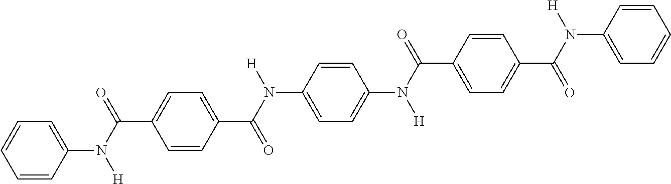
C1=CC(N(C(C2=CC=C(C(N(C3=CC=C(N(C(C4=CC=C(C(N(C5=CC=CC=C5)[H])=O)C=C4)=O)[H])C=C3)[H])=O)C=C2)=O)[H])=CC=C1
